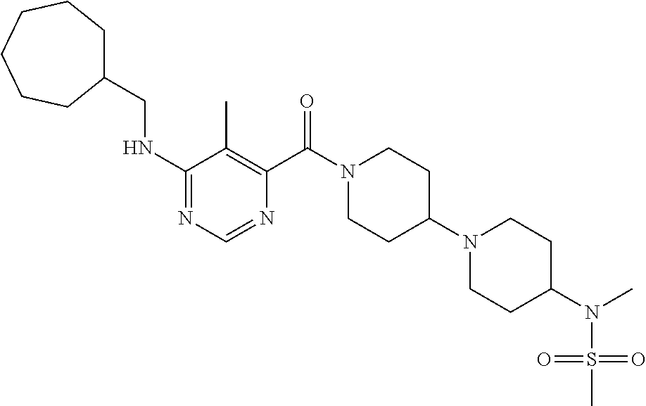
C1(NCC2CCCCCC2)=NC=NC(C(N2CCC(N3CCC(N(S(=O)(=O)C)C)CC3)CC2)=O)=C1C
